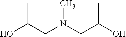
OC(CN(CC(O)C)C)C
